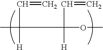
CC(C=C)([H])C(C=C)([H])OC
